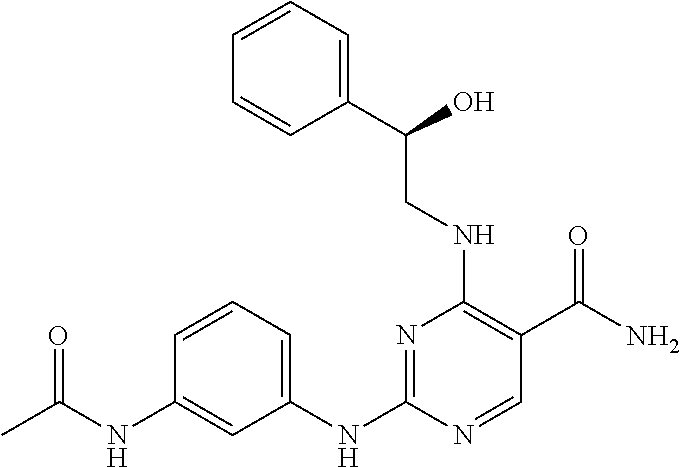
C1=CC(NC(=O)C)=CC(NC2=NC(NCC(C3=CC=CC=C3)O)=C(C(N)=O)C=N2)=C1
